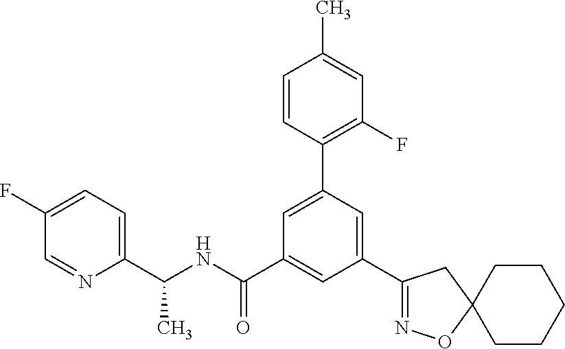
C1(C(NC(C2=CC(C3=NOC4(C3)CCCCC4)=CC(C3=C(F)C=C(C)C=C3)=C2)=O)C)=CC=C(F)C=N1
